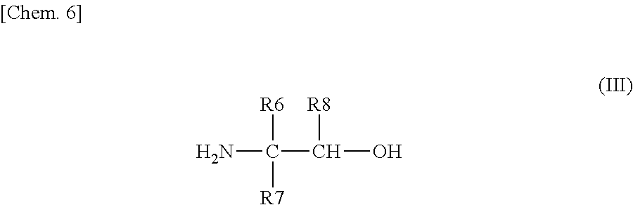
[R6]C(N)(C([R8])O)[R7]
